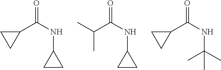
C1(C(NC2CC2)=O)CC1.C(C(NC1CC1)=O)(C)C.C1(C(NC(C)(C)C)=O)CC1
